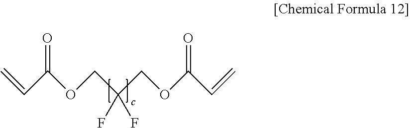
C=CC(OCC(COC(C=C)=O)(F)F)=O
